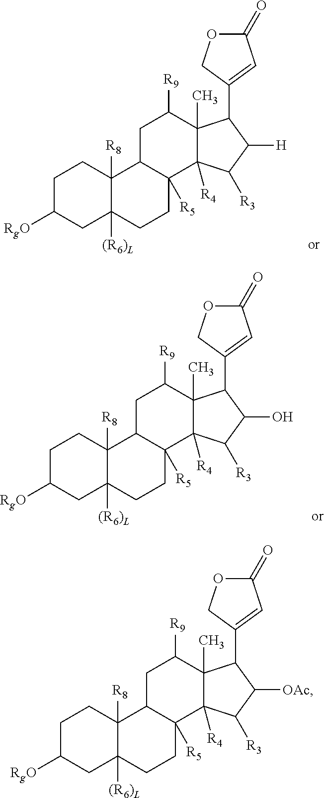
C1C([RgO])CC2([(R6)L])C([R8])(C1)C1C([R5])(CC2)C2([R4])C(C)(C([R9])C1)C(C1=CC(=O)OC1)C([H])C2[R3].C1C([RgO])CC2([(R6)L])C([R8])(C1)C1C([R5])(CC2)C2([R4])C(C)(C([R9])C1)C(C1=CC(=O)OC1)C(O)C2[R3].C1C([RgO])CC2([(R6)L])C([R8])(C1)C1C([R5])(CC2)C2([R4])C(C)(C([R9])C1)C(C1=CC(=O)OC1)C([OAc])C2[R3]
